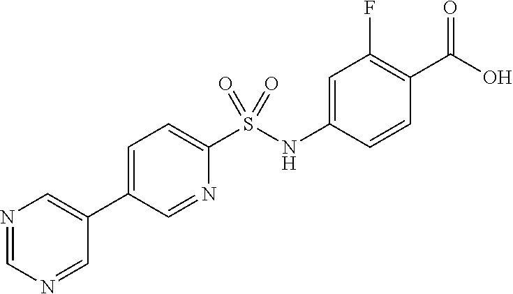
C1=C(C2=CN=CN=C2)C=NC(S(NC2=CC(F)=C(C(O)=O)C=C2)(=O)=O)=C1
